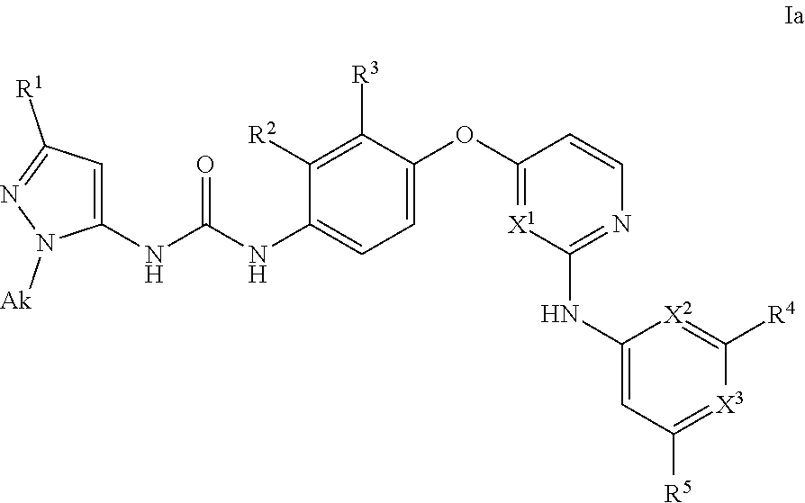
C1(NC(NC2=CC=C(OC3=[X1]C(NC4=CC([R5])=[X3]C([R4])=[X2]4)=NC=C3)C([R3])=C2[R2])=O)=CC([R1])=NN1[Ak]
